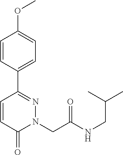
C1=CC(C2=NN(CC(NCC(C)C)=O)C(=O)C=C2)=CC=C1OC
